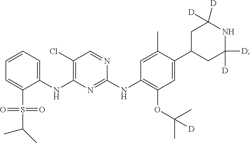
C1=CC=C(S(C(C)C)(=O)=O)C(NC2=C(Cl)C=NC(NC3=C(OC(C)(C)[D])C=C(C4CC([D])([D])NC([D])([D])C4)C(C)=C3)=N2)=C1
